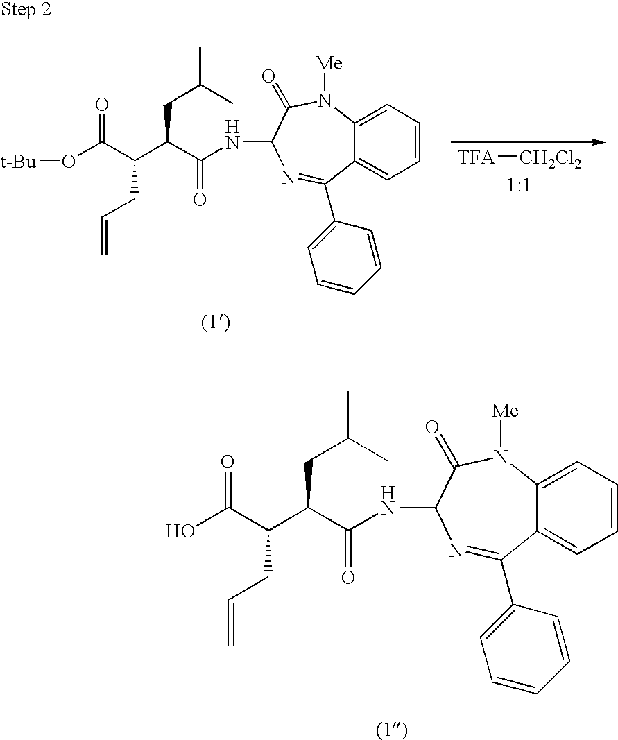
C12=CC=CC=C1N([Me])C(=O)C(NC(C(C(C(O)=O)CC=C)CC(C)C)=O)N=C2C1=CC=CC=C1.C12=CC=CC=C1N([Me])C(=O)C(NC(C(C(C(O[t-Bu])=O)CC=C)CC(C)C)=O)N=C2C1=CC=CC=C1.[TFA][CH2Cl2]
